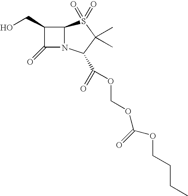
C1(CO)C(=O)N2C1S(=O)(=O)C(C)(C)C2C(=O)OCOC(OCCCC)=O
